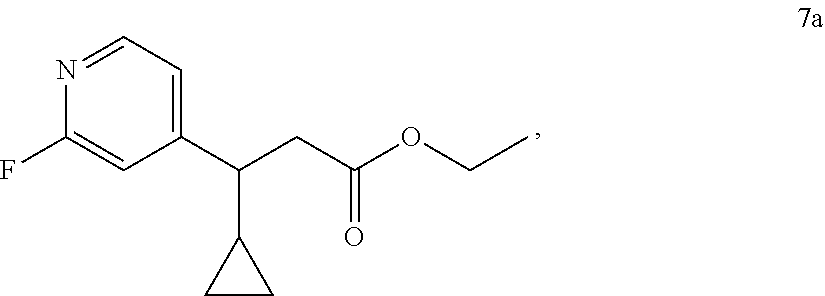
C1(C(CC(OCC)=O)C2CC2)=CC=NC(F)=C1
